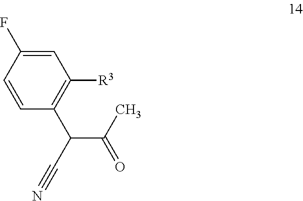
C1=C(F)C=CC(C(C#N)C(C)=O)=C1[R3]
